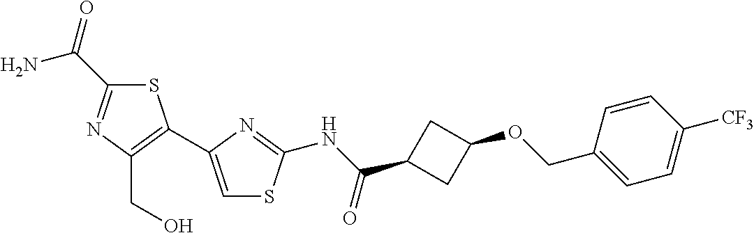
C1(C(=O)N)=NC(CO)=C(C2=CSC(NC(C3CC(OCC4=CC=C([CF3])C=C4)C3)=O)=N2)S1
